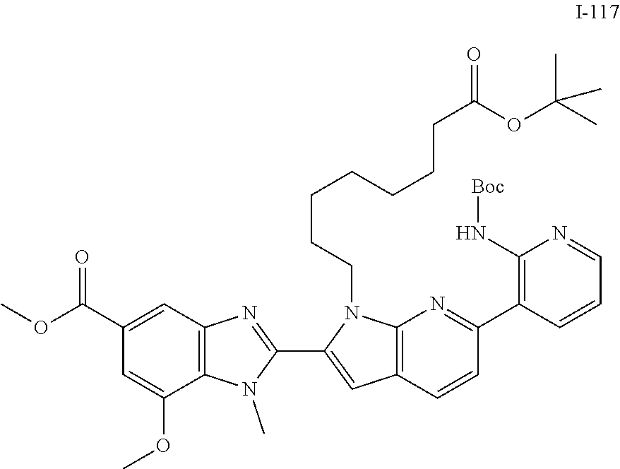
N(C1=C(C2=NC3=C(C=C(C4=NC5=C(N4C)C(OC)=CC(C(OC)=O)=C5)N3CCCCCCCC(OC(C)(C)C)=O)C=C2)C=CC=N1)[Boc]
